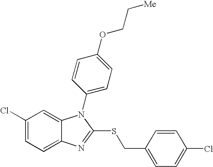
C1(Cl)=CC=C2C(=C1)N(C1=CC=C(OCC[Me])C=C1)C(SCC1=CC=C(Cl)C=C1)=N2
